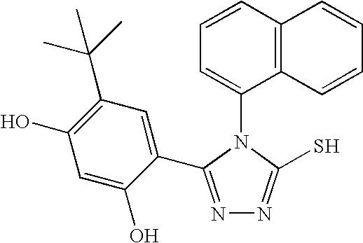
N1=C(C2=CC(C(C)(C)C)=C(O)C=C2O)N(C2=CC=CC3=C2C=CC=C3)C(S)=N1
